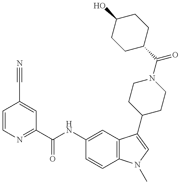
C1=CN=C(C(NC2=CC3=C(C=C2)N(C)C=C3C2CCN(C(=O)C3CCC(O)CC3)CC2)=O)C=C1C#N
